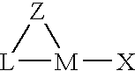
[L]1[M]([X])[Z]1
